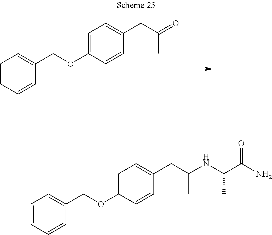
C1=CC=CC(COC2=CC=C(CC(C)=O)C=C2)=C1.C1=CC=CC(COC2=CC=C(CC(C)NC(C(N)=O)C)C=C2)=C1
